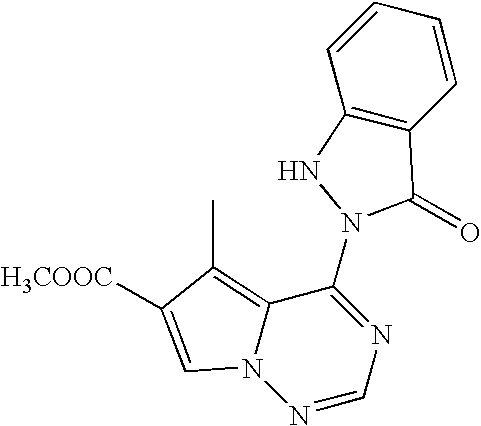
N1=CN=C(N2NC3=C(C=CC=C3)C2=O)C2=C(C)C([H3COOC])=CN12
